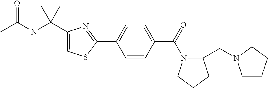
C1(C(NC(C)=O)(C)C)=CSC(C2=CC=C(C(=O)N3C(CN4CCCC4)CCC3)C=C2)=N1
